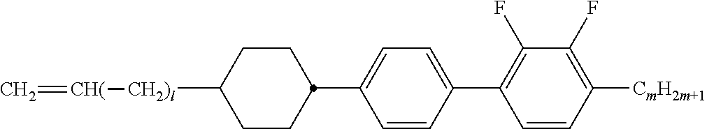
C1(F)=C(C2=CC=C(C3CCC([CH2)l][CH(]=C)CC3)C=C2)C=CC([CmH2m+1])=C1F
